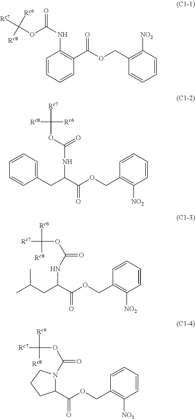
C1=CC=CC(C(OCC2=C([NO2])C=CC=C2)=O)=C1NC(=O)OC([Rc7])([Rc6])[Rc8].C1(CC(C(OCC2=C([NO2])C=CC=C2)=O)NC(=O)OC([Rc7])([Rc6])[Rc8])=CC=CC=C1.C(CC(C(OCC1=C([NO2])C=CC=C1)=O)NC(OC([Rc7])([Rc6])[Rc8])=O)(C)C.C1(C(OCC2=C([NO2])C=CC=C2)=O)N(C(OC([Rc7])([Rc6])[Rc8])=O)CCC1
